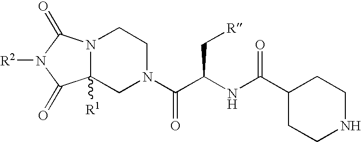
N12C([R1])(CN(C(C(NC(=O)C3CCNCC3)C[R])=O)CC1)C(=O)N([R2])C2=O
